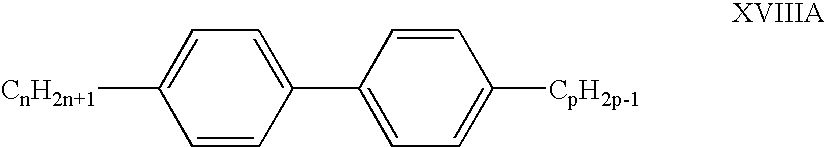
C1=CC(C2=CC=C([CpH2p-1])C=C2)=CC=C1[CnH2n+1]
